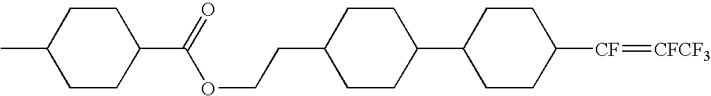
C1CC([CF]=[CFCF3])CCC1C1CCC(CCOC(C2CCC(C)CC2)=O)CC1
